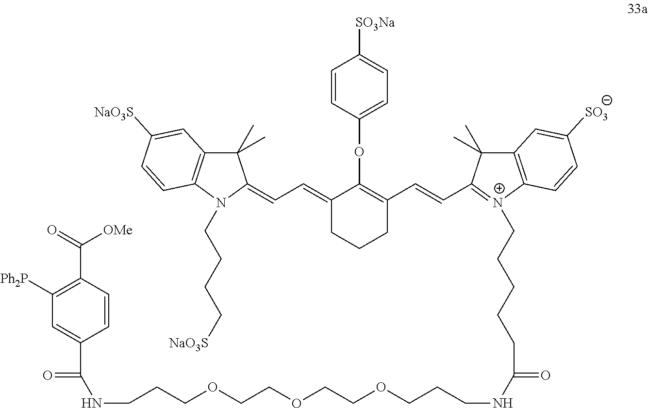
C1=CC(OC2=C(C=CC3=[N+](CCCCCC(=O)NCCCOCCOCCOCCCNC(=O)C4=CC([Ph2P])=C(C(=O)[OMe])C=C4)C4=C(C3(C)C)C=C([SO3])C=C4)CCCC2=CC=C2N(CCCC[NaO3S])C3=C(C2(C)C)C=C([NaO3S])C=C3)=CC=C1[SO3Na]
